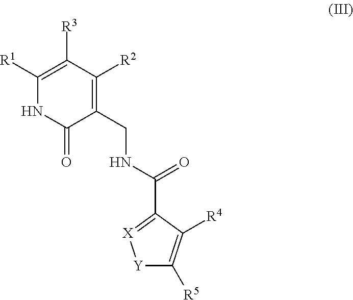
C1(CNC(=O)C2=[X][Y]C([R5])=C2[R4])=C([R2])C([R3])=C([R1])NC1=O
